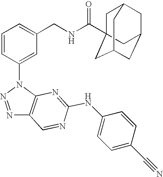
N1=NN(C2=CC(CNC(=O)C34CC5CC(CC(C3)C5)C4)=CC=C2)C2=C1C=NC(NC1=CC=C(C#N)C=C1)=N2
